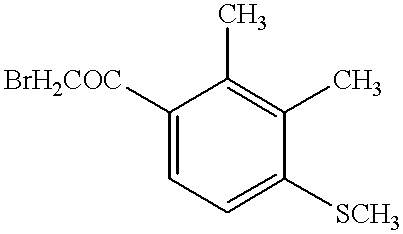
C1([BrH2COC])=CC=C([SCH3])C(C)=C1C
